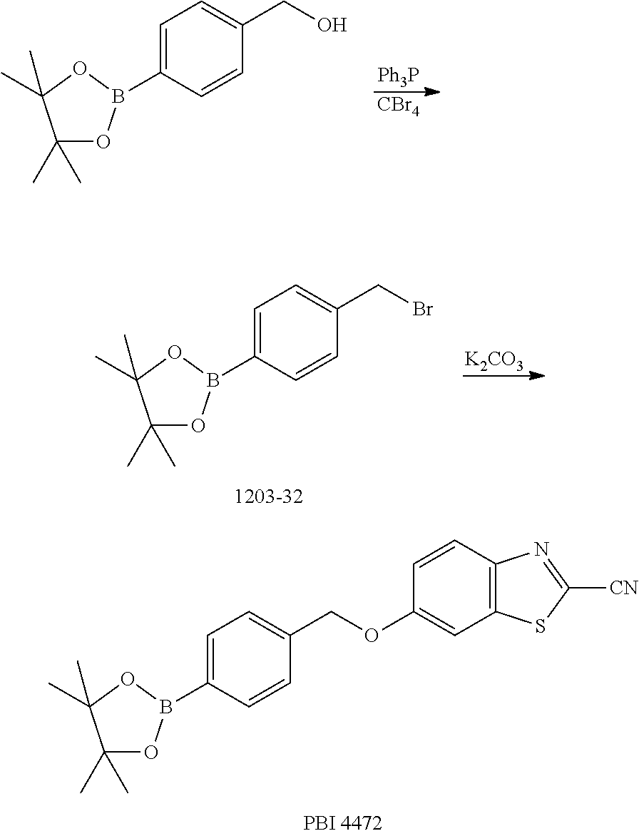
C1(B2OC(C)(C)C(C)(C)O2)=CC=C(CO)C=C1.[Ph3P].[CBr4].[K2CO3].C1(B2OC(C)(C)C(C)(C)O2)=CC=C(CBr)C=C1.C1(B2OC(C)(C)C(C)(C)O2)=CC=C(COC2=CC3=C(C=C2)N=C([CN])S3)C=C1
